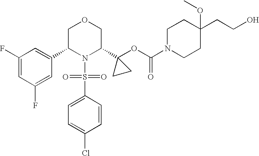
C1(C2N(S(=O)(=O)C3=CC=C(Cl)C=C3)C(C3(OC(=O)N4CCC(OC)(CCO)CC4)CC3)COC2)=CC(F)=CC(F)=C1
